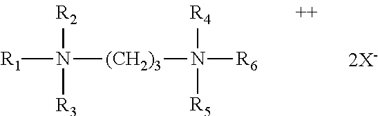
[R1]N([R3])([R2])[(CH2)3]N([R4])([R6])[R5].[2X-]
